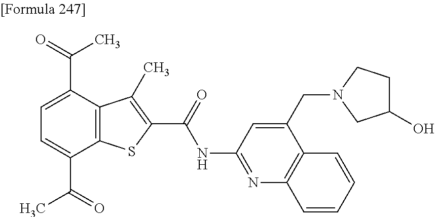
C1=C(C(=O)C)C2=C(C(C(=O)C)=C1)C(C)=C(C(=O)NC1=NC3=C(C(CN4CC(O)CC4)=C1)C=CC=C3)S2
